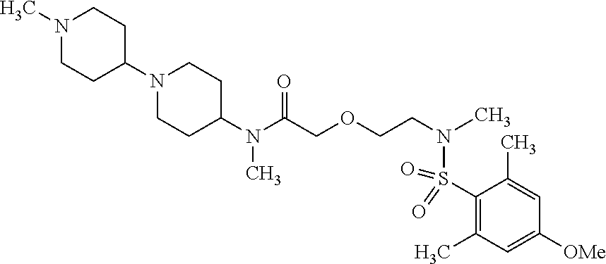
N(C(COCCN(S(C1=C(C)C=C([OMe])C=C1C)(=O)=O)C)=O)(C)C1CCN(C2CCN(C)CC2)CC1
